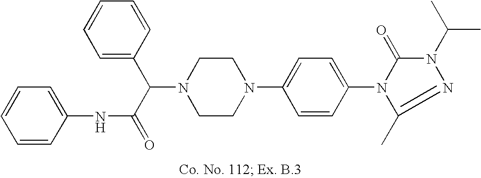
N1(C(C(=O)NC2=CC=CC=C2)C2=CC=CC=C2)CCN(C2=CC=C(N3C(=O)N(C(C)C)N=C3C)C=C2)CC1
